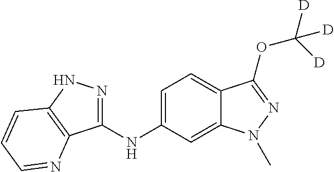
C1(NC2=CC=C3C(=C2)N(C)N=C3OC([D])([D])[D])=NNC2=C1N=CC=C2
